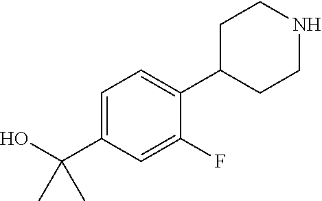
C1(C(O)(C)C)=CC=C(C2CCNCC2)C(F)=C1
